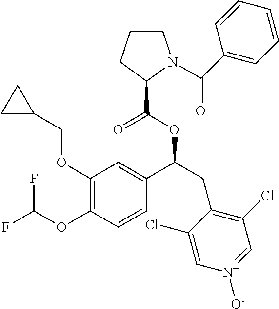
C1(OCC2CC2)=C(OC(F)F)C=CC(C(CC2=C(Cl)C=[N+]([O-])C=C2Cl)OC(C2N(C(=O)C3=CC=CC=C3)CCC2)=O)=C1
